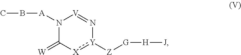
N1([A]BC)C(=[W])[X]:[Y]([Z][G][H][J])N=[V]1
